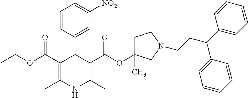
C1=CC(C2C(C(OCC)=O)=C(C)NC(C)=C2C(=O)OC2(C)CCN(CCC(C3=CC=CC=C3)C3=CC=CC=C3)C2)=CC([NO2])=C1
